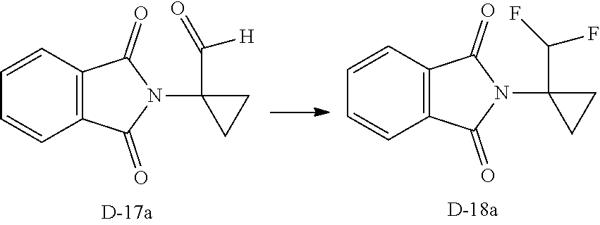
C12=C(C=CC=C1)C(=O)N(C1(C(F)F)CC1)C2=O.C12=C(C=CC=C1)C(=O)N(C1(C([H])=O)CC1)C2=O
